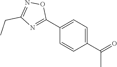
CC(C1=CC=C(C2=NC(CC)=NO2)C=C1)=O
